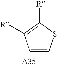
C1=CSC([R])=C1[R]
